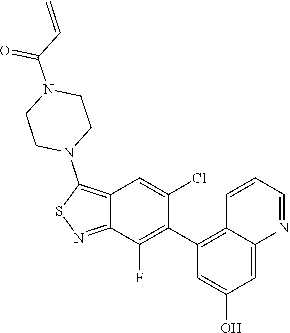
C1(C2=C(F)C3=NSC(N4CCN(C(C=C)=O)CC4)=C3C=C2Cl)=C2C(=CC(O)=C1)N=CC=C2
